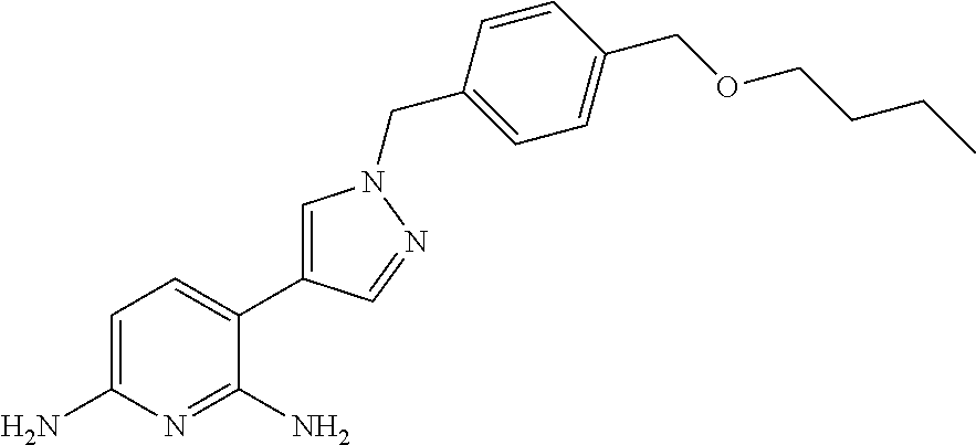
C1=C(N)N=C(N)C(C2=CN(CC3=CC=C(COCCCC)C=C3)N=C2)=C1
